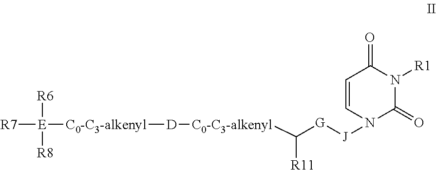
[E]([R7])([C0-C3-alkenyl][D][C0-C3-alkenyl]C([G][J]N1C(=O)N([R1])C(=O)C=C1)[R11])([R6])[R8]
